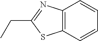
C12=C(N=C(CC)S1)C=CC=C2
